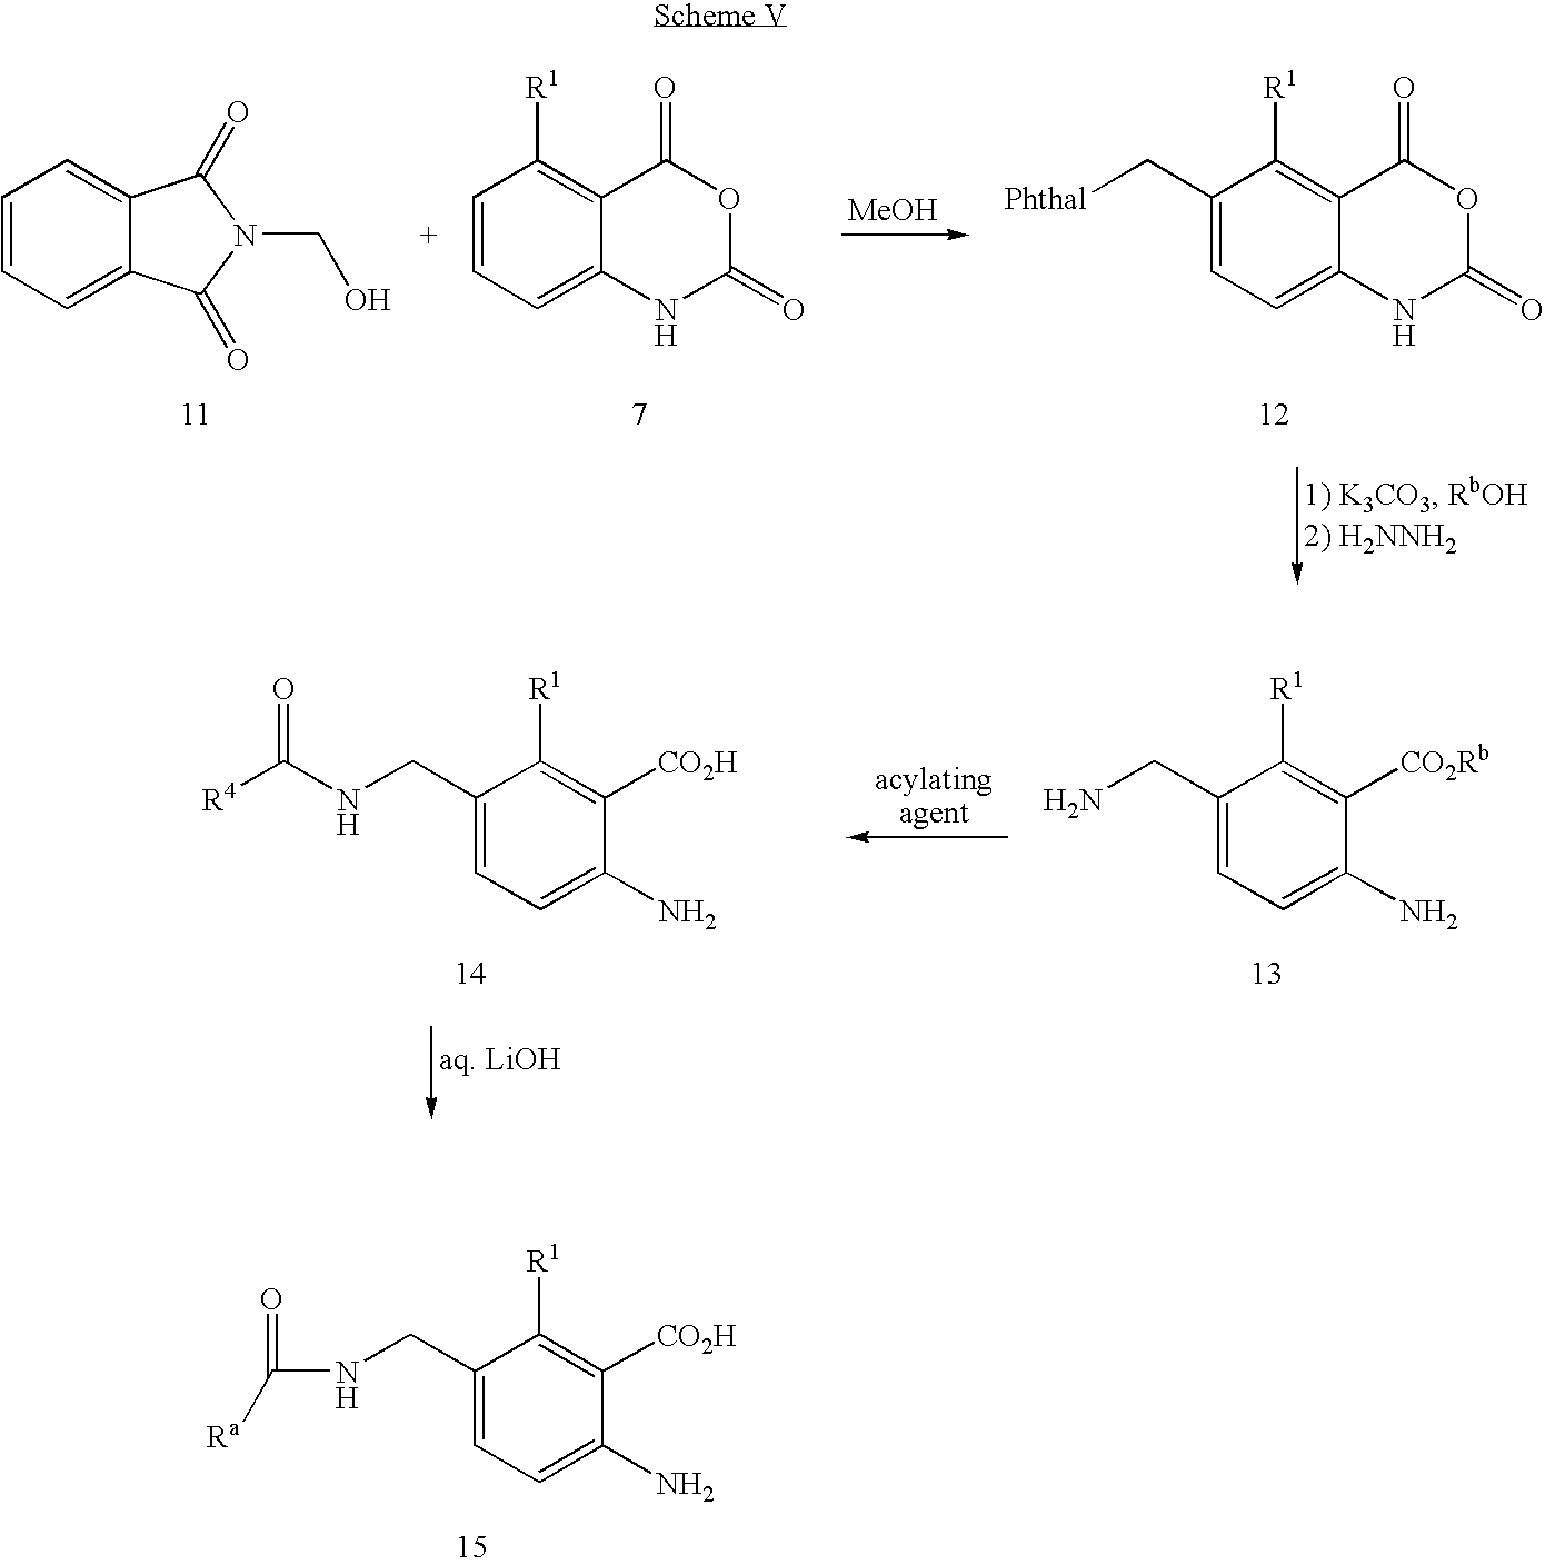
C12=CC=CC=C1C(=O)N(CO)C2=O.C12=C([R1])C=CC=C1NC(=O)OC2=O.[MeOH].C12=C([R1])C(C[Phthal])=CC=C1NC(=O)OC2=O.C1([CO2Rb])=C([R1])C(CN)=CC=C1N.C1([CO2H])=C([R1])C(CNC([R4])=O)=CC=C1N.C1([CO2H])=C([R1])C(CNC([Ra])=O)=CC=C1N
